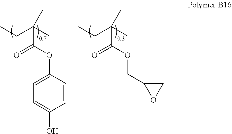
CCC(C)(C(OC1=CC=C(O)C=C1)=O)C.CCC(C)(C(OCC1OC1)=O)C
